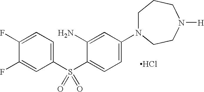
Cl.C1(S(C2=CC=C(N3CCCN([H])CC3)C=C2N)(=O)=O)=CC=C(F)C(F)=C1
